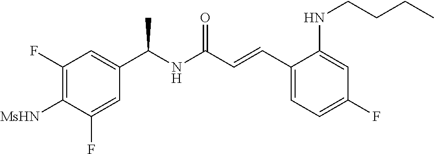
C1(F)=C([MsHN])C(F)=CC(C(NC(C=CC2=CC=C(F)C=C2NCCCC)=O)C)=C1
